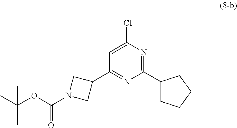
C1(C2CCCC2)=NC(Cl)=CC(C2CN(C(OC(C)(C)C)=O)C2)=N1
